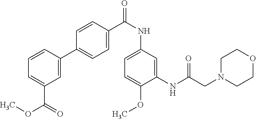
C1=C(C2=CC=C(C(NC3=CC=C(OC)C(NC(CN4CCOCC4)=O)=C3)=O)C=C2)C=CC=C1C(=O)OC
